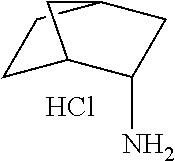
C1C2C(N)CC(C1)C2.Cl
